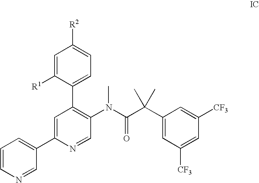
[R2]C1=CC=C(C2=C(N(C(C(C3=CC([CF3])=CC([CF3])=C3)(C)C)=O)C)C=NC(C3=CC=CN=C3)=C2)C([R1])=C1
